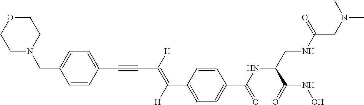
C(C1=CC=C(C(NC(CNC(CN(C)C)=O)C(NO)=O)=O)C=C1)(=C(C#CC1=CC=C(CN2CCOCC2)C=C1)[H])[H]
